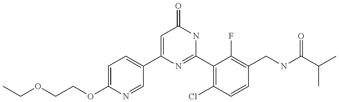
C1(C2=CC=C(OCCOCC)N=C2)=CC(=O)NC(C2=C(Cl)C=CC(CNC(C(C)C)=O)=C2F)=N1
